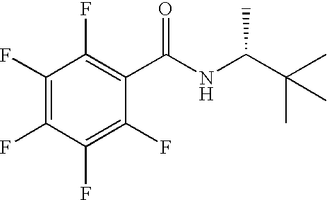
C1(F)=C(F)C(F)=C(F)C(C(NC(C(C)(C)C)C)=O)=C1F
